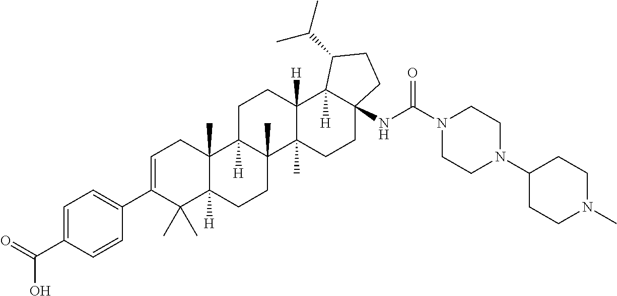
C1=C(C2=CC=C(C(=O)O)C=C2)C(C)(C)C2([H])C(C)(C1)C1([H])C(C)(CC2)C2(C)C([H])(CC1)C1([H])C(NC(N3CCN(C4CCN(C)CC4)CC3)=O)(CC2)CCC1C(C)C
